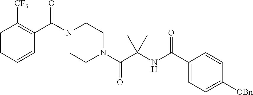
C1=CC=CC(C(N2CCN(C(C(NC(C3=CC=C([OBn])C=C3)=O)(C)C)=O)CC2)=O)=C1[CF3]
